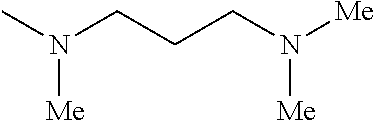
CN(CCCN([Me])[Me])[Me]
